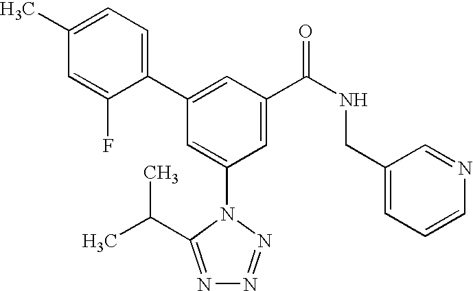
C1(C2=CC(C(NCC3=CC=CN=C3)=O)=CC(N3C(C(C)C)=NN=N3)=C2)=CC=C(C)C=C1F
